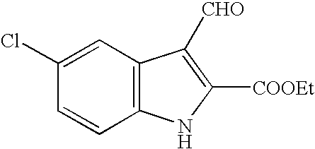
C12=C(C=C(Cl)C=C1)C([CHO])=C([COOEt])N2
